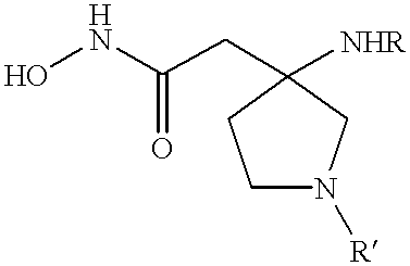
ONC(CC1([NHR])CN([R])CC1)=O
